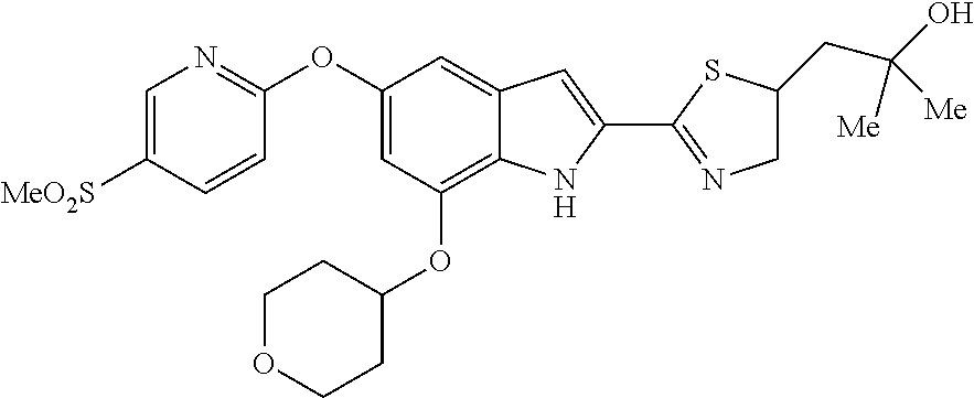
C1=C([MeO2S])C=CC(OC2=CC(OC3CCOCC3)=C3C(=C2)C=C(C2=NCC(CC(O)([Me])[Me])S2)N3)=N1
